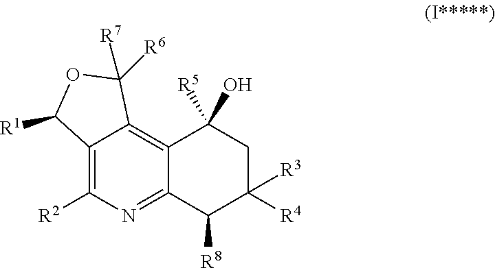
C12=C([R2])N=C3C(=C1C([R7])([R6])OC2[R1])C([R5])(O)CC([R3])([R4])C3[R8]
